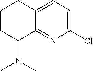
C1(Cl)=CC=C2C(=N1)C(N(C)C)CCC2
